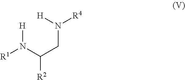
[H]N(C(CN([H])[R4])[R2])[R1]
